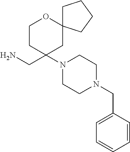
C1CC(CN)(N2CCN(CC3=CC=CC=C3)CC2)CC2(O1)CCCC2
